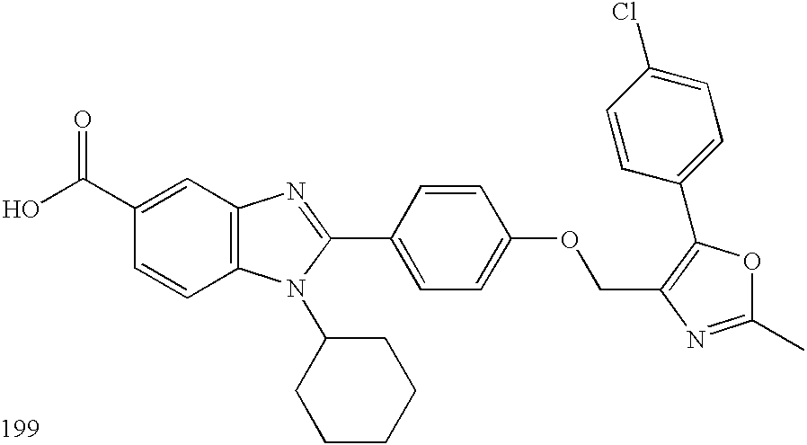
OC(C1=CC2=C(C=C1)N(C1CCCCC1)C(C1=CC=C(OCC3=C(C4=CC=C(Cl)C=C4)OC(C)=N3)C=C1)=N2)=O
